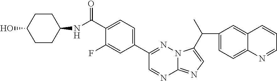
C1(C(C2=CN=C3N=CC(C4=CC=C(C(=O)NC5CCC(O)CC5)C(F)=C4)=NN32)C)=CC=C2C(=C1)C=CC=N2
